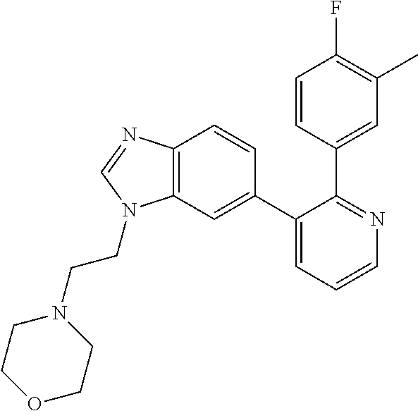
C12=C(C=C(C3=CC=CN=C3C3=CC(C)=C(F)C=C3)C=C1)N(CCN1CCOCC1)C=N2
